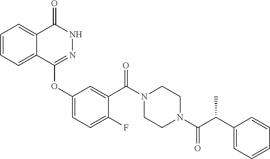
C1=CC=C2C(=C1)C(=O)NN=C2OC1=CC=C(F)C(C(N2CCN(C(=O)C(C)C3=CC=CC=C3)CC2)=O)=C1
